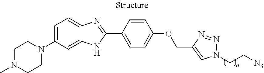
C1N(C)CCN(C2=CC=C3C(=C2)NC(C2=CC=C(OCC4=CN(CC[N3])N=N4)C=C2)=N3)C1
